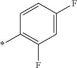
C1(*)=C(F)C=C(F)C=C1
